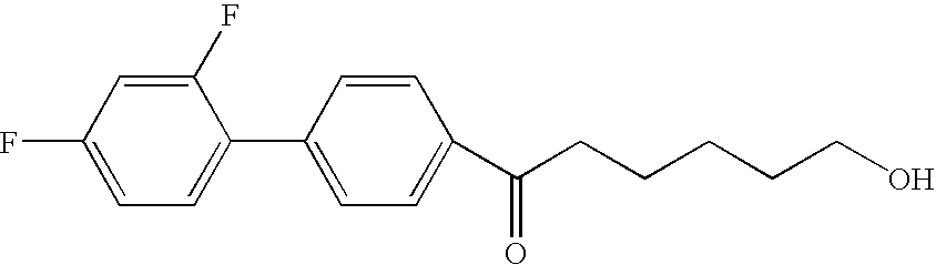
FC1=CC=C(C2=CC=C(C(CCCCCO)=O)C=C2)C(F)=C1
